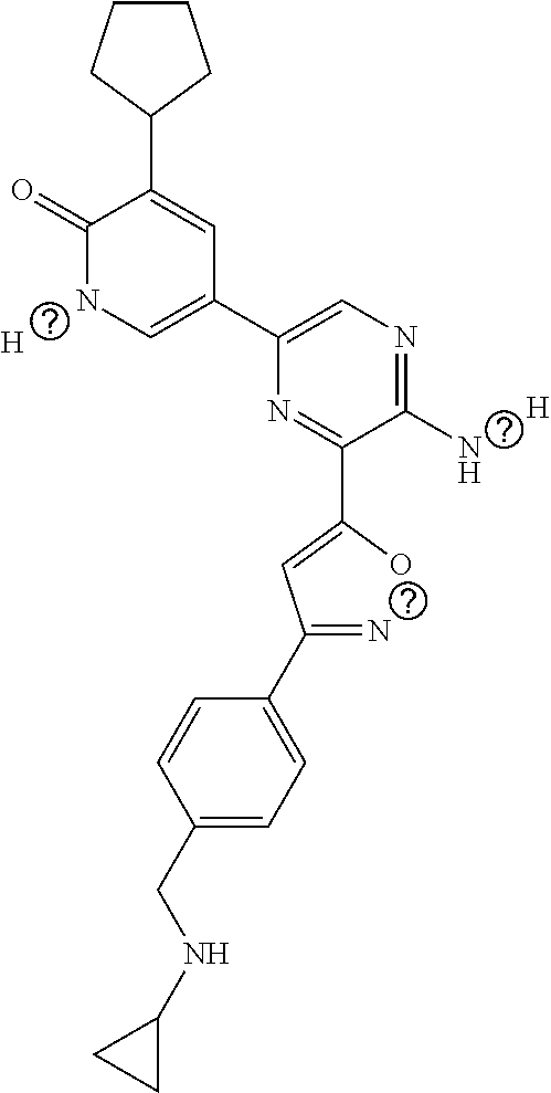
[H].[H].C1=CC(CNC2CC2)=CC=C1C(=N)C=C(O)C1=NC(C2=CNC(=O)C(C3CCCC3)=C2)=CN=C1N
